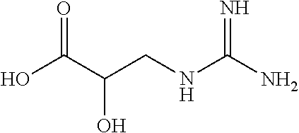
OC(C(CNC(N)=N)O)=O
